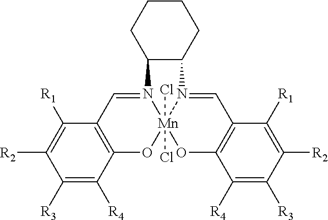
C1([R3])=C([R4])C2=C(C([R1])=C1[R2])C=N1[Mn]3(Cl)(Cl)(O2)OC2=C(C=N3C3C1CCCC3)C([R1])=C([R2])C([R3])=C2[R4]
